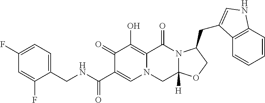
C1(CNC(C2=CN3C(=C(O)C2=O)C(=O)N2C([H])(C3)OCC2CC2=CNC3=C2C=CC=C3)=O)=CC=C(F)C=C1F
